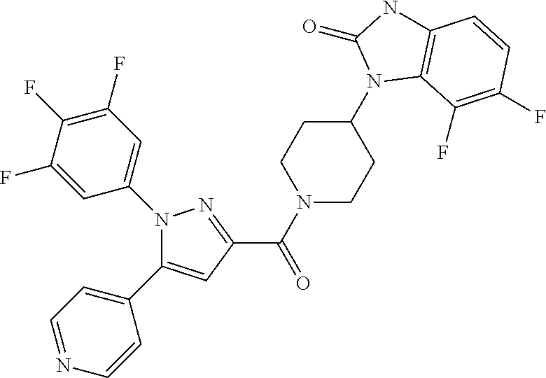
C1(C(N2CCC(N3C4=C(NC3=O)C=CC(F)=C4F)CC2)=O)=NN(C2=CC(F)=C(F)C(F)=C2)C(C2=CC=NC=C2)=C1
